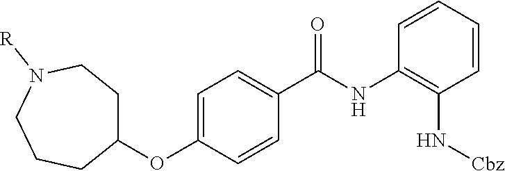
C1=CC=CC(N[Cbz])=C1NC(C1=CC=C(OC2CCN([R])CCC2)C=C1)=O
